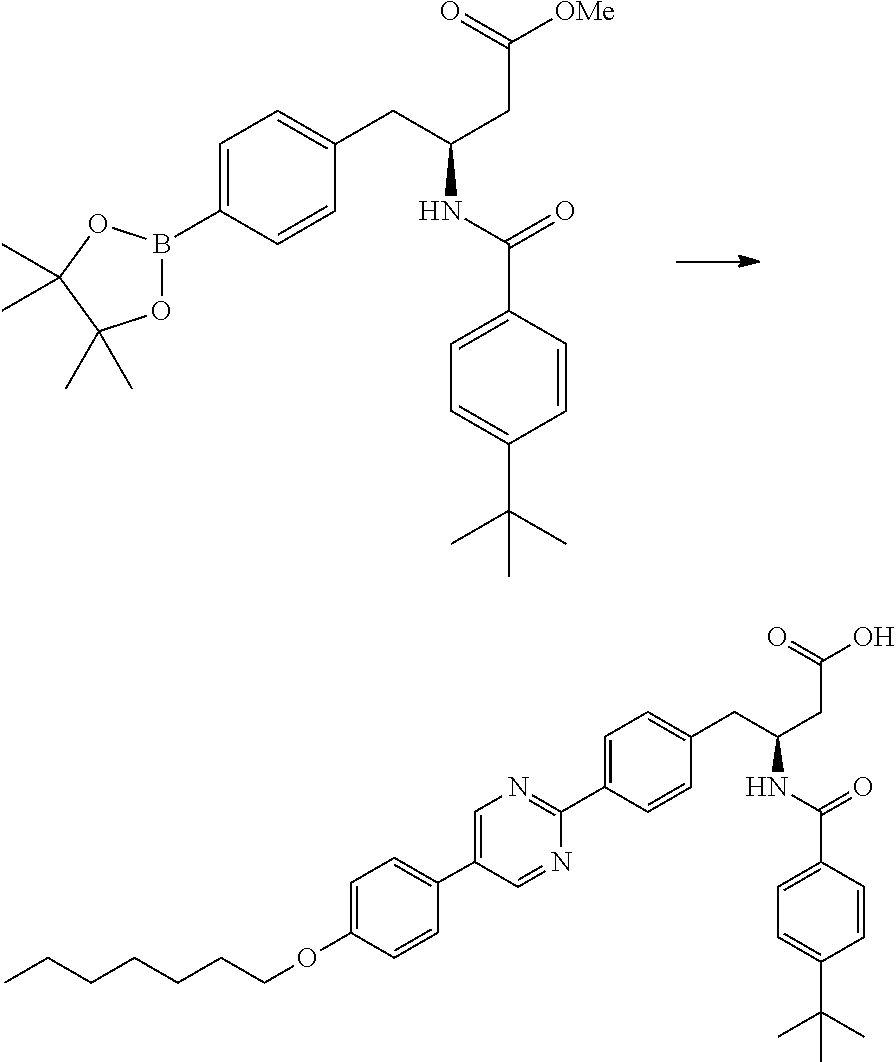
C1=C(B2OC(C)(C)C(C)(C)O2)C=CC(CC(CC([OMe])=O)NC(C2=CC=C(C(C)(C)C)C=C2)=O)=C1.C1=C(C2=NC=C(C3=CC=C(OCCCCCCC)C=C3)C=N2)C=CC(CC(CC(O)=O)NC(C2=CC=C(C(C)(C)C)C=C2)=O)=C1
